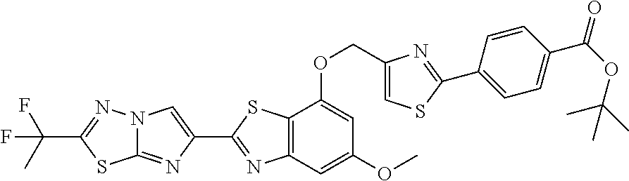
C12=NC(C3=NC4=C(S3)C(OCC3=CSC(C5=CC=C(C(OC(C)(C)C)=O)C=C5)=N3)=CC(OC)=C4)=CN1N=C(C(C)(F)F)S2
